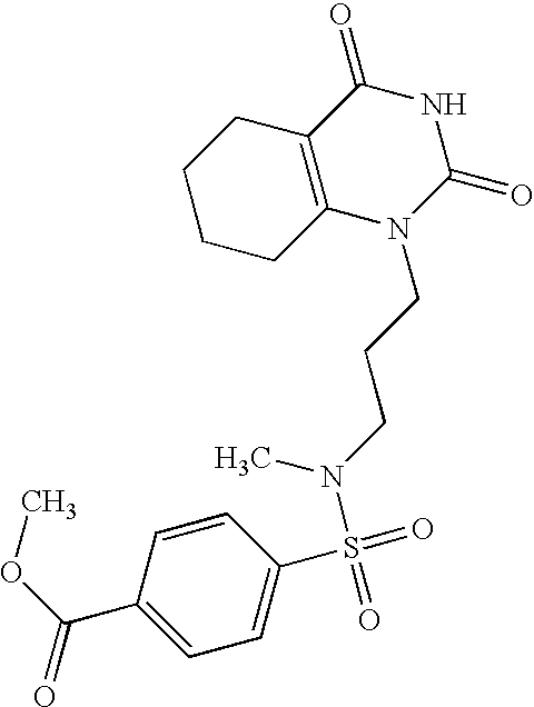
C1CCC2=C(C1)C(=O)NC(=O)N2CCCN(C)S(=O)(=O)C1=CC=C(C(OC)=O)C=C1
